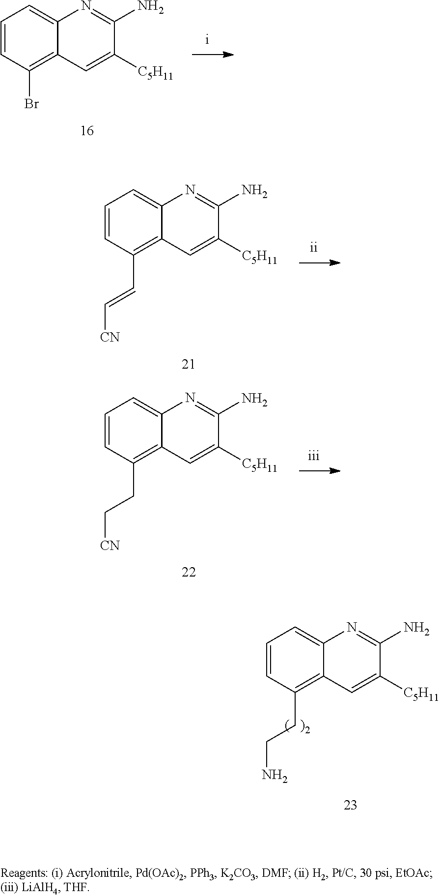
C1=CC(C=C[CN])=C2C(=C1)N=C(N)C([C5H11])=C2.C1=CC(CC[CN])=C2C(=C1)N=C(N)C([C5H11])=C2.C1=CC(CCN)=C2C(=C1)N=C(N)C([C5H11])=C2.C1=CC(Br)=C2C(=C1)N=C(N)C([C5H11])=C2
